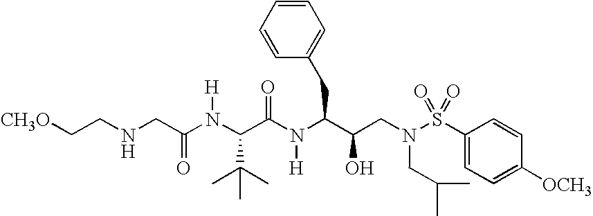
C(NCC(=O)N([H])C(C(=O)N([H])C(CC1=CC=CC=C1)C(O)CN(CC(C)C)S(C1=CC=C([OCH3])C=C1)(=O)=O)C(C)(C)C)C[CH3O]
